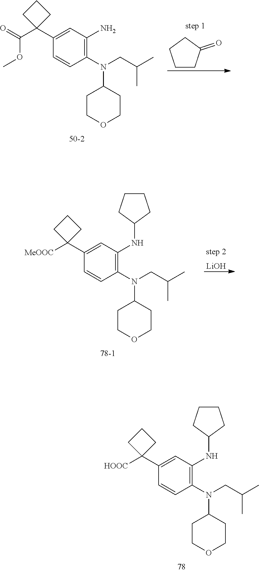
C1CC(=O)CC1.C1(N(CC(C)C)C2CCOCC2)=C(N)C=C(C2(C(OC)=O)CCC2)C=C1.[LiOH].C1(N(CC(C)C)C2CCOCC2)=C(NC2CCCC2)C=C(C2([MeOOC])CCC2)C=C1.C1(N(CC(C)C)C2CCOCC2)=C(NC2CCCC2)C=C(C2([HOOC])CCC2)C=C1
